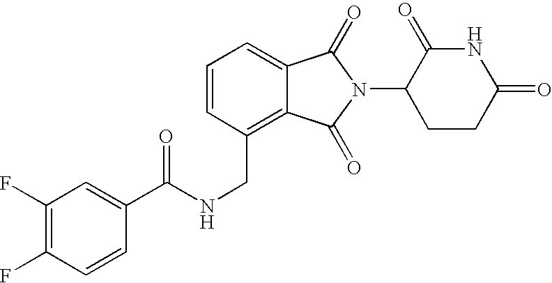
C1=CC(CNC(=O)C2=CC(F)=C(F)C=C2)=C2C(=C1)C(=O)N(C1CCC(=O)NC1=O)C2=O
